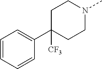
C1(C2([CF3])CCN(C)CC2)=CC=CC=C1
